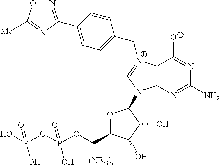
C12=C(N=C(N)N=C1[O-])N(C1OC(COP(OP(O)(=O)O)(=O)O)C(O)C1O)C=[N+]2CC1=CC=C(C2=NOC([Me])=N2)C=C1
